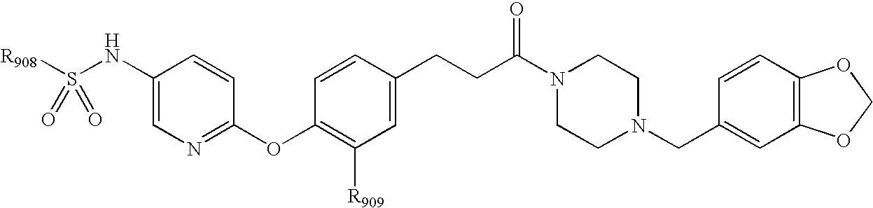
[R908]S(NC1=CN=C(OC2=C([R909])C=C(CCC(=O)N3CCN(CC4=CC5=C(C=C4)OCO5)CC3)C=C2)C=C1)(=O)=O
